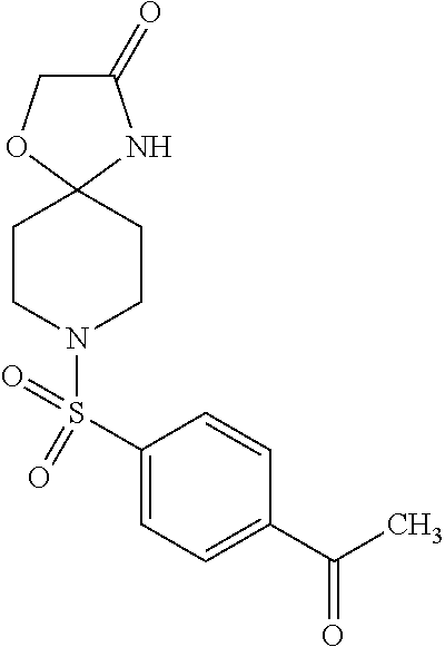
C1C(=O)NC2(O1)CCN(S(C1=CC=C(C(C)=O)C=C1)(=O)=O)CC2
